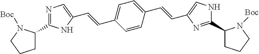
C(=CC1=CC=C(C=CC2=CNC(C3CCCN3[Boc])=N2)C=C1)C1=CN=C(C2CCCN2[Boc])N1
